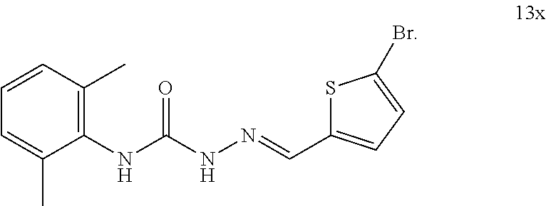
CC1=C(NC(NN=CC2=CC=C(Br)S2)=O)C(C)=CC=C1
